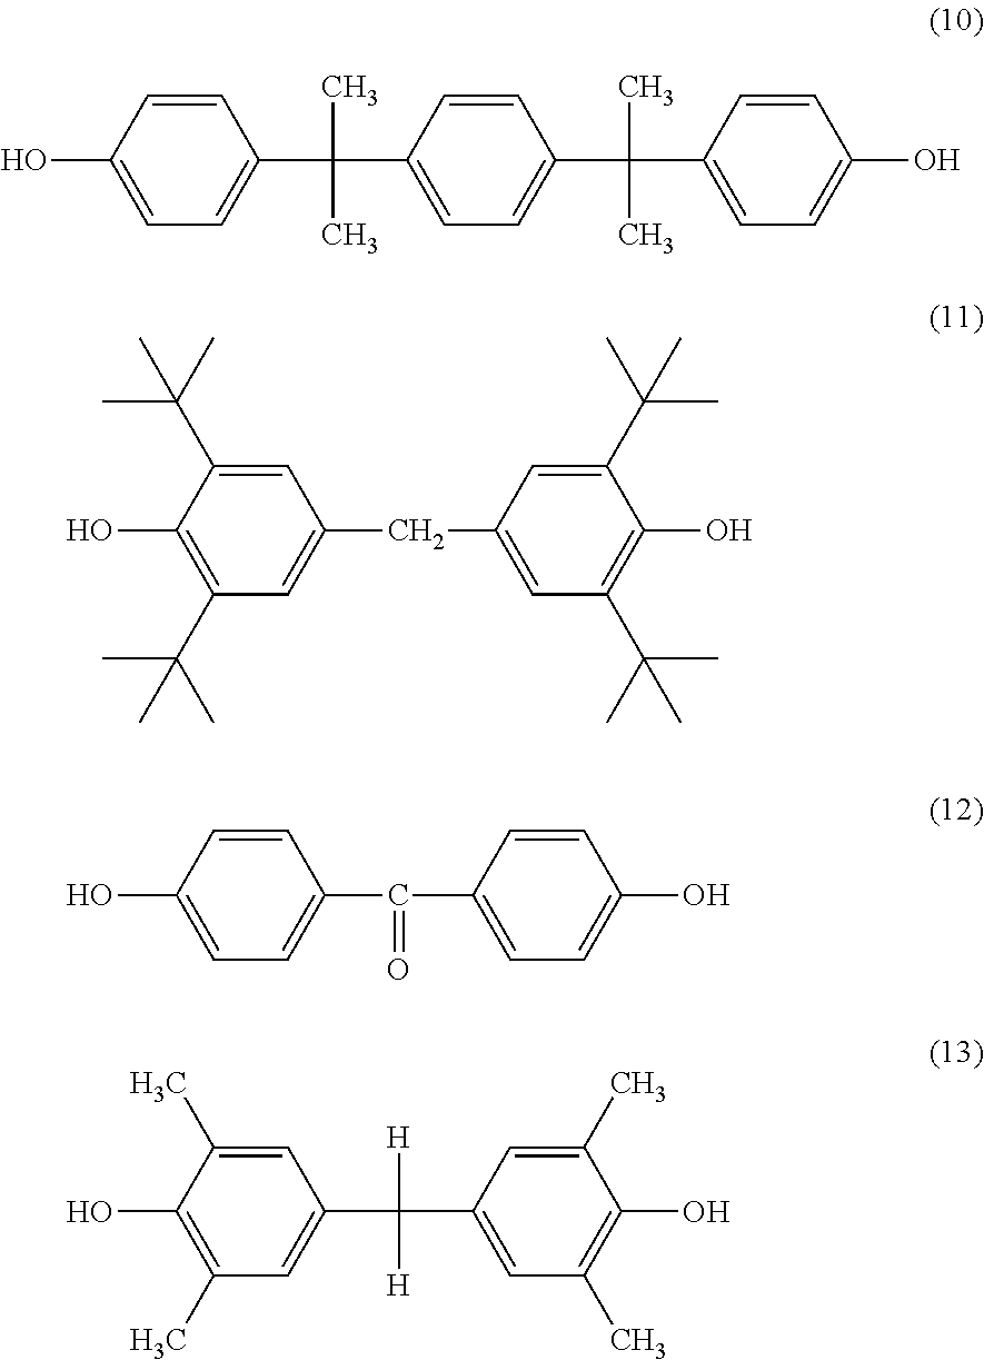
C1(O)=CC=C(C(C)(C2=CC=C(C(C)(C)C3=CC=C(O)C=C3)C=C2)C)C=C1.C1(O)=CC=C(C(C2=CC=C(O)C=C2)=O)C=C1.C1(O)=C(C(C)(C)C)C=C(CC2=CC(C(C)(C)C)=C(O)C(C(C)(C)C)=C2)C=C1C(C)(C)C.C1(O)=C(C)C=C(C(C2=CC(C)=C(O)C(C)=C2)([H])[H])C=C1C
